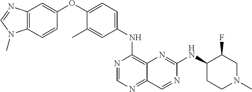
C12=C(C=CC(OC3=CC=C(NC4=C5C(=NC=N4)C=NC(NC4CCN(C)CC4F)=N5)C=C3C)=C1)N(C)C=N2
